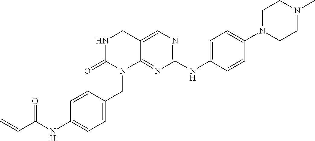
C=CC(=O)NC1=CC=C(CN2C3=NC(NC4=CC=C(N5CCN(C)CC5)C=C4)=NC=C3CNC2=O)C=C1
